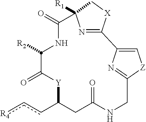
c(cC1[Y]C(=O)C([R2])NC(=O)C2([R1])N=C([X]C2)C2=C[Z]C(=N2)CNC(=O)C1)[R4]
